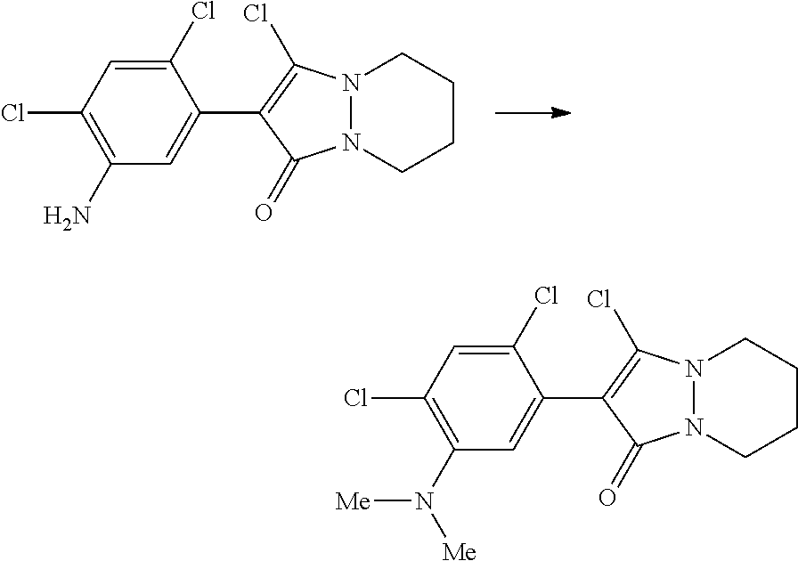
C1(N)=C(Cl)C=C(Cl)C(C2=C(Cl)N3N(C2=O)CCCC3)=C1.C1(N([Me])[Me])=C(Cl)C=C(Cl)C(C2=C(Cl)N3N(C2=O)CCCC3)=C1
